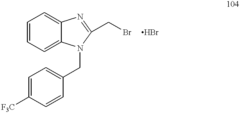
C1=CC=C2C(=C1)N=C(CBr)N2CC1=CC=C([F3C])C=C1
